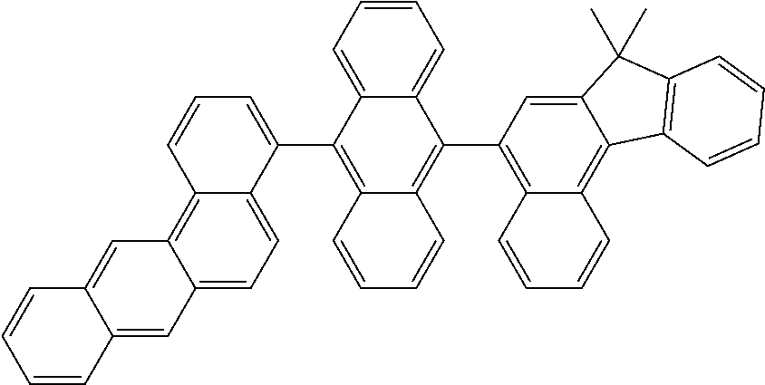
C12=CC=CC=C1C(C1=C3C(=C4C(=C1)C(C)(C)C1=C4C=CC=C1)C=CC=C3)=C1C(=C2C2=CC=CC3=C4C(=CC=C23)C=C2C(=C4)C=CC=C2)C=CC=C1
